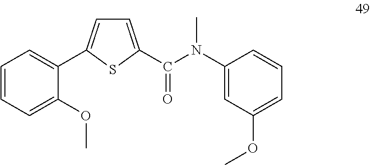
C1=C(C(N(C2=CC(OC)=CC=C2)C)=O)SC(C2=CC=CC=C2OC)=C1
